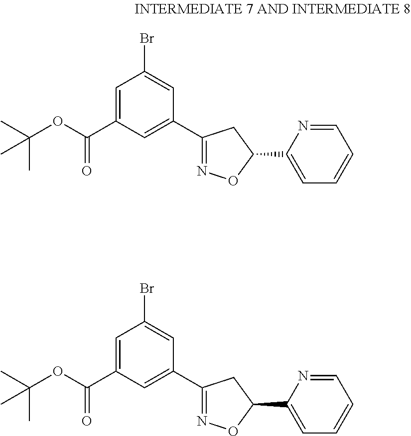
C1=C(C(OC(C)(C)C)=O)C=C(C2=NOC(C3=CC=CC=N3)C2)C=C1Br.C1=C(C(OC(C)(C)C)=O)C=C(C2=NOC(C3=CC=CC=N3)C2)C=C1Br
